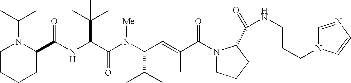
N(C(C(N(C(C(C)C)C=C(C)C(N1CCCC1C(=O)NCCCN1C=NC=C1)=O)[Me])=O)C(C)(C)C)C(C1N(C(C)C)CCCC1)=O
